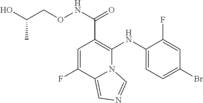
C1(NC2=C(C(NOCC(O)C)=O)C=C(F)C3=CN=CN23)=CC=C(Br)C=C1F
